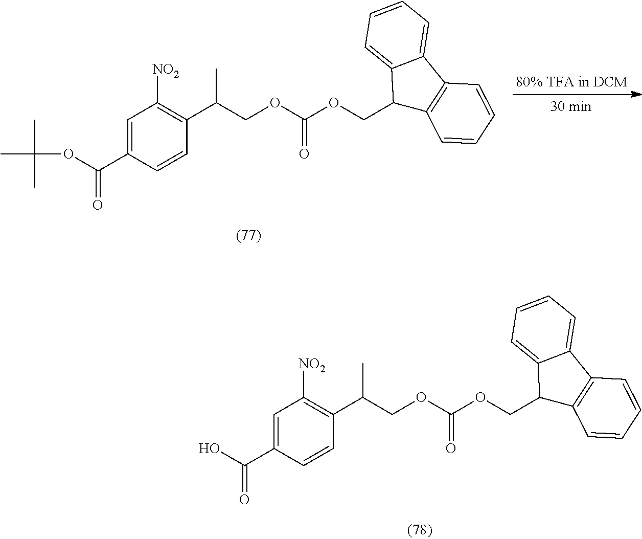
C1=C(C(OC(C)(C)C)=O)C=CC(C(COC(OCC2C3=C(C4=CC=CC=C24)C=CC=C3)=O)C)=C1[NO2].C1=C(C(O)=O)C=CC(C(COC(OCC2C3=C(C4=CC=CC=C24)C=CC=C3)=O)C)=C1[NO2]
